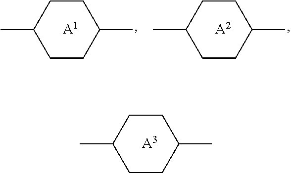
C1CC(C)CCC1C.[A3].C1CC(C)CCC1C.[A2].C1CC(C)CCC1C.[A1]
